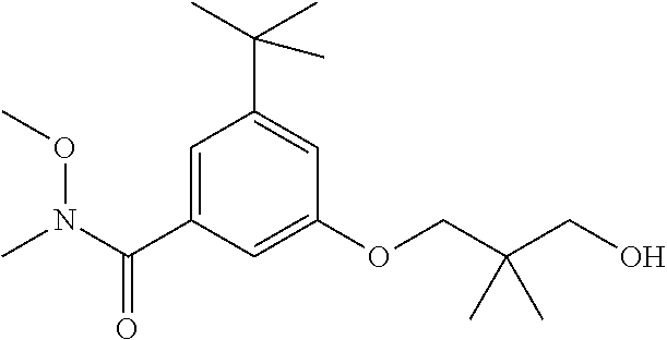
O(N(C(C1=CC(C(C)(C)C)=CC(OCC(CO)(C)C)=C1)=O)C)C
